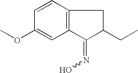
C1=CC2=C(C=C1OC)C(=NO)C(CC)C2
